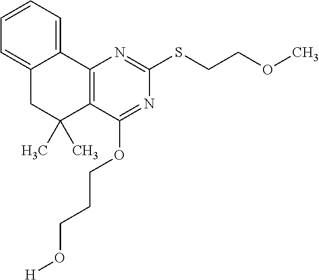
C12=CC=CC=C1CC(C)(C)C1=C2N=C(SCCOC)N=C1OCCCO[H]
